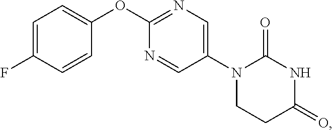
C1=C(F)C=CC(OC2=NC=C(N3CCC(=O)NC3=O)C=N2)=C1
